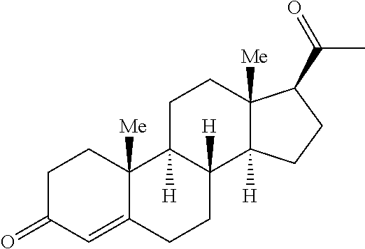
C1C(=O)C=C2C([Me])(C1)C1([H])C([H])(CC2)C2([H])C([Me])(CC1)C(C(=O)C)CC2
